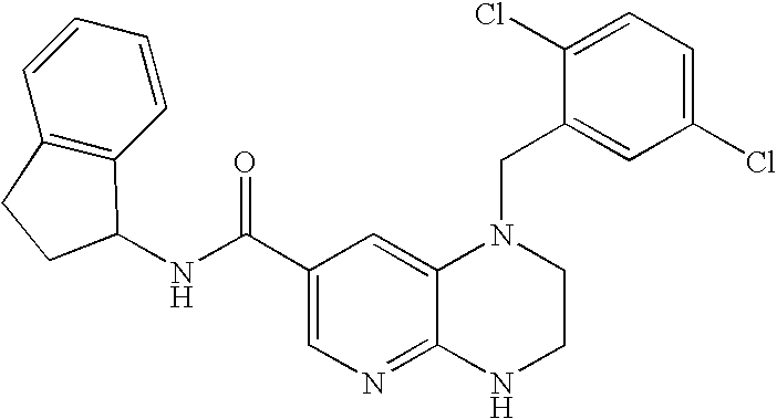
C12=NC=C(C(NC3C4=C(C=CC=C4)CC3)=O)C=C1N(CC1=CC(Cl)=CC=C1Cl)CCN2
